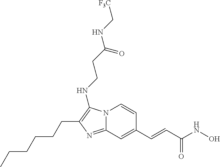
N12C(=NC(CCCCCC)=C1NCCC(NC[F3C])=O)C=C(C=CC(NO)=O)C=C2
